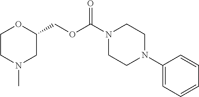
C1CN(C)CC(COC(N2CCN(C3=CC=CC=C3)CC2)=O)O1
